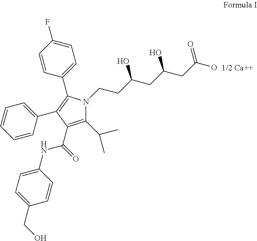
C1(C(C)C)=C(C(=O)NC2=CC=C(CO)C=C2)C(C2=CC=CC=C2)=C(C2=CC=C(F)C=C2)N1CCC(CC(CC(O)=O)O)O.[1/2 Ca++]
